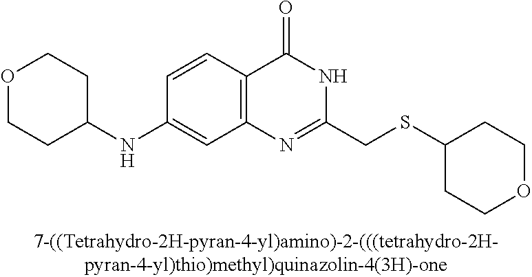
C1(NC2CCOCC2)=CC2=C(C=C1)C(=O)NC(CSC1CCOCC1)=N2
